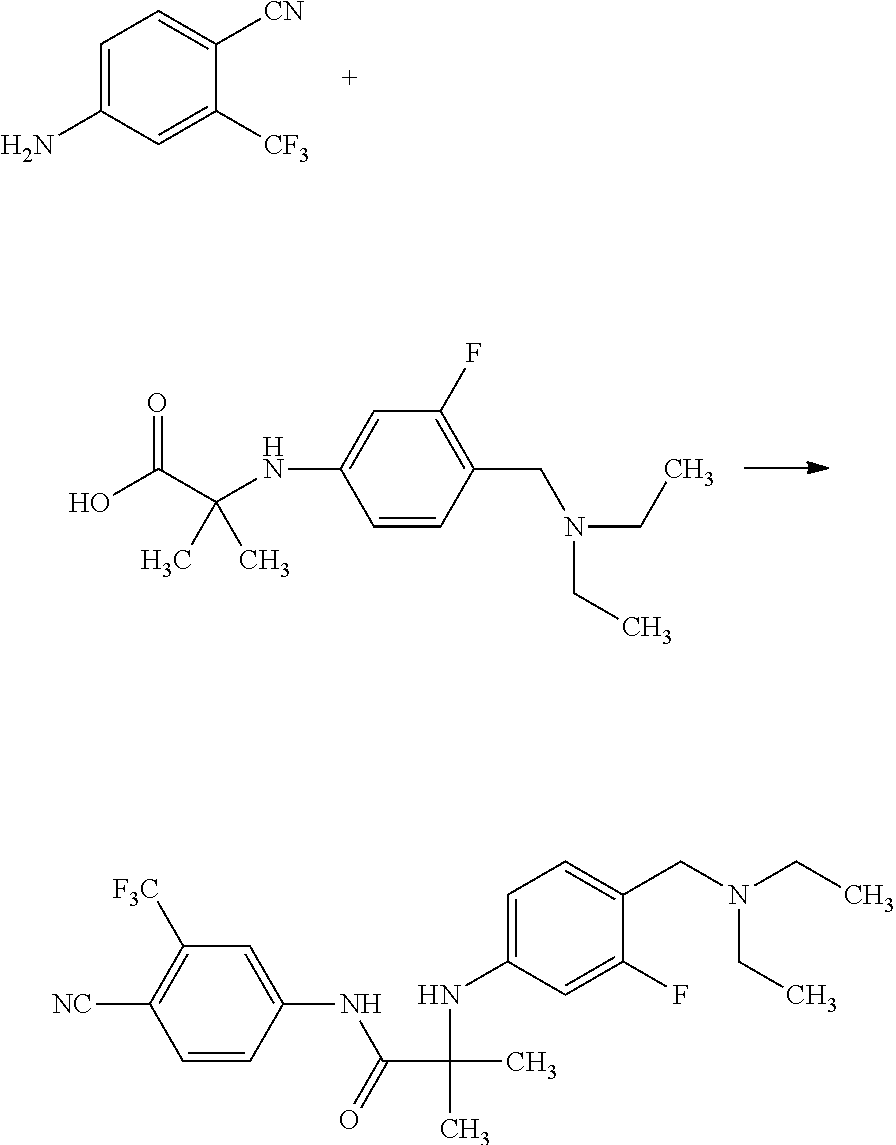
C1=C(N)C=C([CF3])C([CN])=C1.OC(C(NC1=CC(F)=C(CN(CC)CC)C=C1)(C)C)=O.C1=CC(NC(C(NC2=CC=C(CN(CC)CC)C(F)=C2)(C)C)=O)=CC([F3C])=C1[NC]
